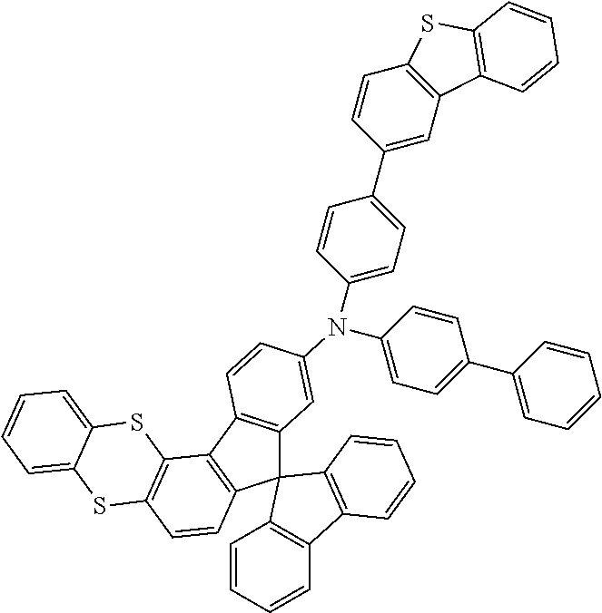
C12=C(C3=C(C=CC4=C3SC3=CC=CC=C3S4)C13C1=C(C=CC=C1)C1=C3C=CC=C1)C=CC(N(C1=CC=C(C3=CC=CC=C3)C=C1)C1=CC=C(C3=CC4=C(C=C3)SC3=C4C=CC=C3)C=C1)=C2
